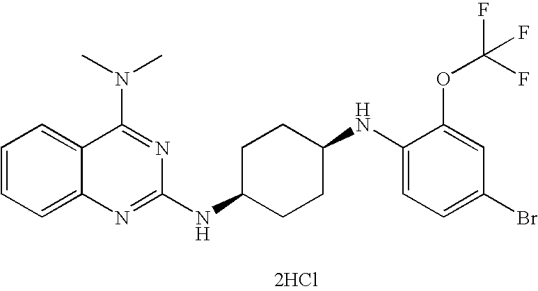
[2HCl].C1=CC=C2C(=C1)C(N(C)C)=NC(NC1CCC(NC3=CC=C(Br)C=C3OC(F)(F)F)CC1)=N2
